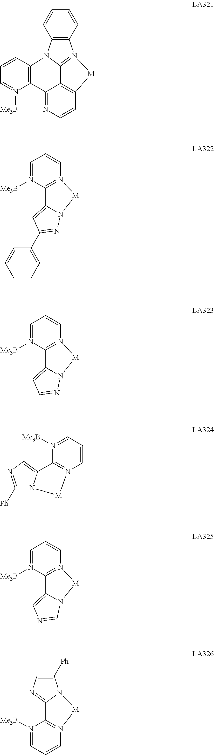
C12=NC=CC3=C1C1=N(C4=C(N1C1=C2N([Me3B])=CC=C1)C=CC=C4)[M]3.C1=CC=C(C2=NN3C(=C2)C2=N(C=CC=N2[Me3B])[M]3)C=C1.C1=NN2C(=C1)C1=N(C=CC=N1[Me3B])[M]2.C1([Ph])=NC=C2N1[M]N1=C2N([Me3B])=CC=C1.N1=CN2C(=C1)C1=N(C=CC=N1[Me3B])[M]2.C12=N(C=CC=N1[Me3B])[M]N1C([Ph])=CN=C21
